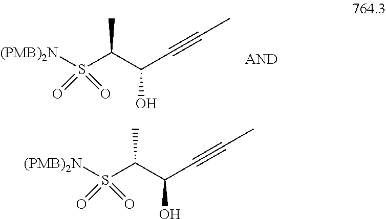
C(C(C(S([(PMB)2N])(=O)=O)C)O)#CC.C(C(C(S([(PMB)2N])(=O)=O)C)O)#CC
